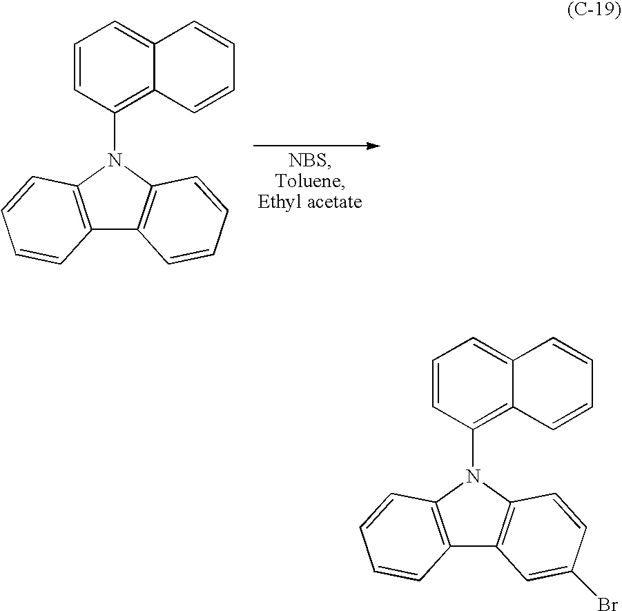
C12=C(N(C3=C4C(=CC=C3)C=CC=C4)C3=C1C=C(Br)C=C3)C=CC=C2.C12=C(N(C3=C4C(=CC=C3)C=CC=C4)C3=C1C=CC=C3)C=CC=C2
